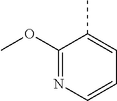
C1(OC)=NC=CC=C1C
